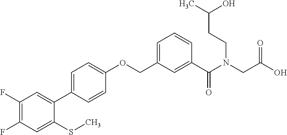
C1(F)=C(F)C=C(SC)C(C2=CC=C(OCC3=CC=CC(C(N(CC(O)=O)CCC(C)O)=O)=C3)C=C2)=C1
